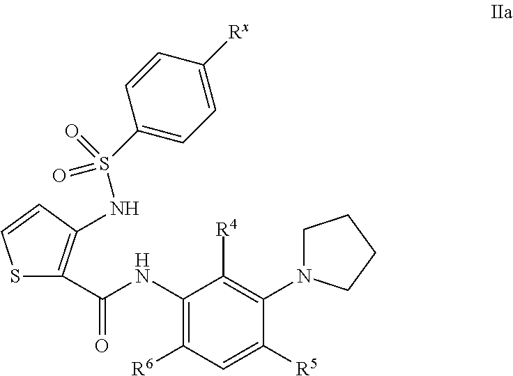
C1(NC(=O)C2=C(NS(C3=CC=C([Rx])C=C3)(=O)=O)C=CS2)=C([R6])C=C([R5])C(N2CCCC2)=C1[R4]
